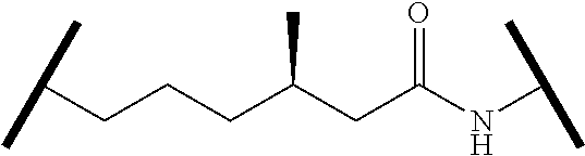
C(C)(C)CCCC(CC(NC(C)C)=O)C
